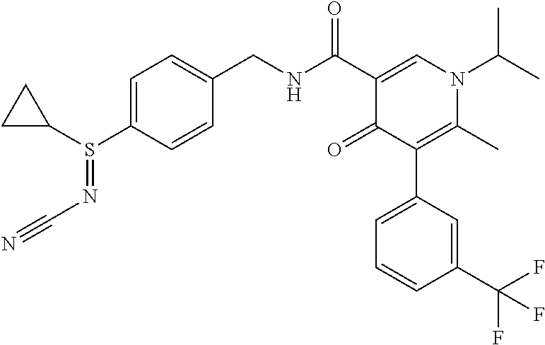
C1=C(S(C2CC2)=NC#N)C=CC(CNC(C2=CN(C(C)C)C(C)=C(C3=CC=CC(C(F)(F)F)=C3)C2=O)=O)=C1
